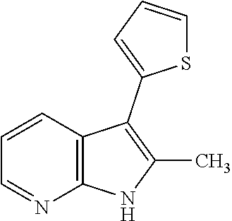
C1=CC2=C(N=C1)NC(C)=C2C1=CC=CS1
